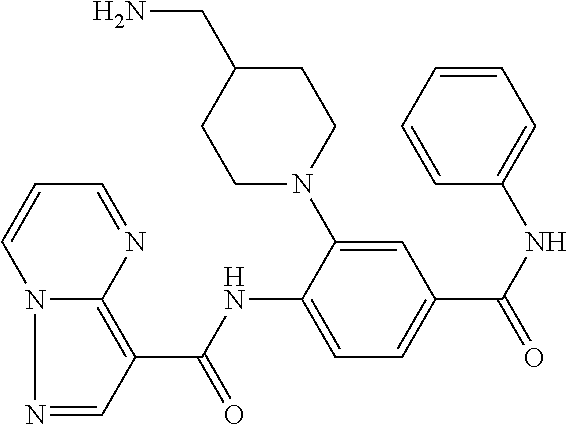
N1=CC(C(NC2=CC=C(C(NC3=CC=CC=C3)=O)C=C2N2CCC(CN)CC2)=O)=C2N1C=CC=N2
